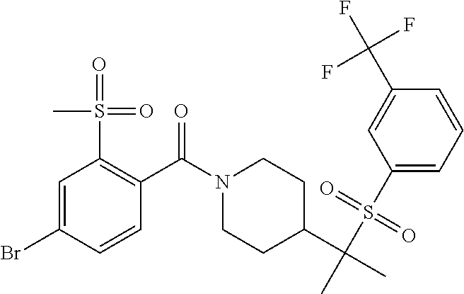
C1=C(Br)C=CC(C(N2CCC(C(C)(S(C3=CC=CC(C(F)(F)F)=C3)(=O)=O)C)CC2)=O)=C1S(=O)(=O)C
